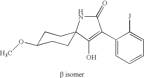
C1C(OC)CCC2(C1)NC(=O)C(C1=CC=CC=C1[J])=C2O
